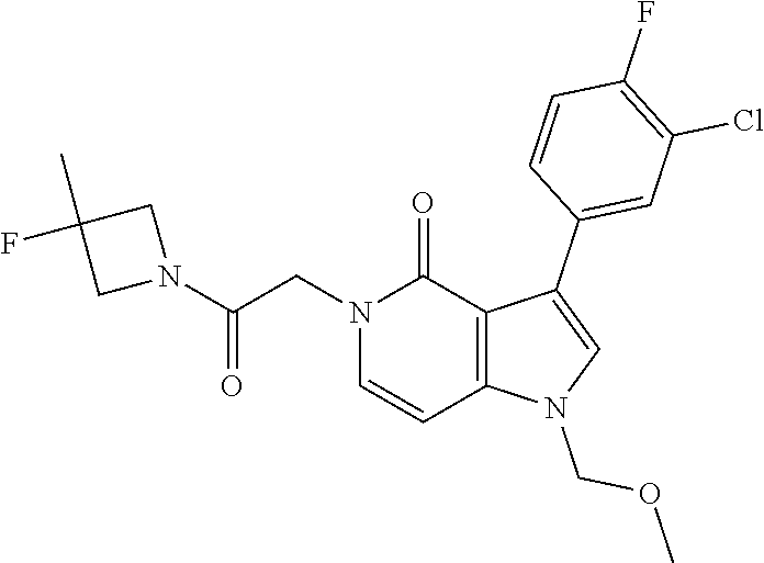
C1(F)=C(Cl)C=C(C2=CN(COC)C3=C2C(=O)N(CC(N2CC(F)(C)C2)=O)C=C3)C=C1
